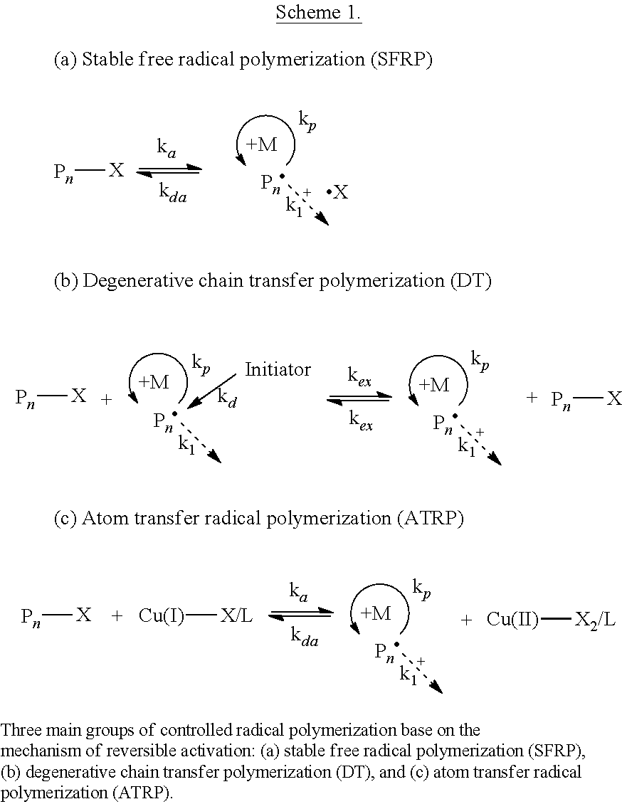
[X][Pn].[+M].[X].[X][Pn].[+M].[+M].[X][Pn].[X][Pn].[X/L][Cu].[+M].[X2/L][Cu]
